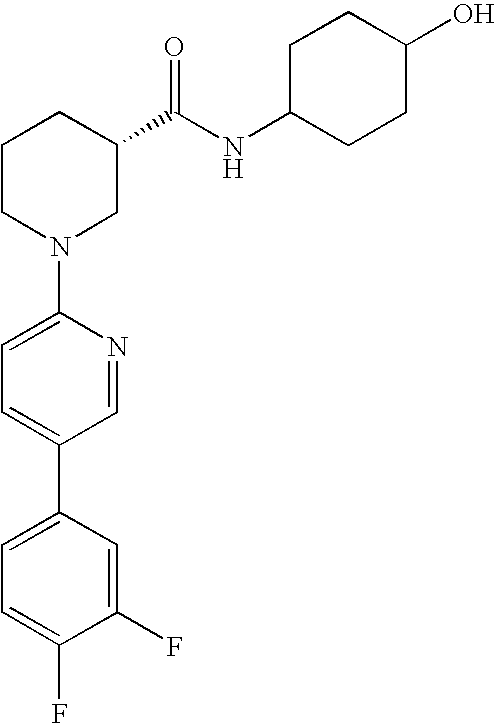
C1(N2CC(C(NC3CCC(O)CC3)=O)CCC2)=CC=C(C2=CC=C(F)C(F)=C2)C=N1
